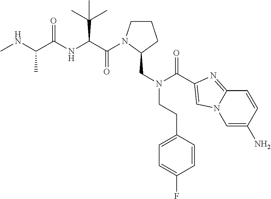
C1CN(C(=O)C(C(C)(C)C)NC(=O)C(C)NC)C(CN(C(=O)C2=CN3C(=N2)C=CC(N)=C3)CCC2=CC=C(F)C=C2)C1
